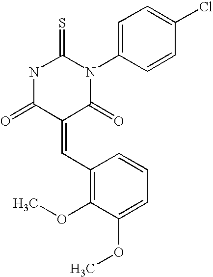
O=C1C(=CC2=C(OC)C(OC)=CC=C2)C(=O)N(C2=CC=C(Cl)C=C2)C(=S)N1
